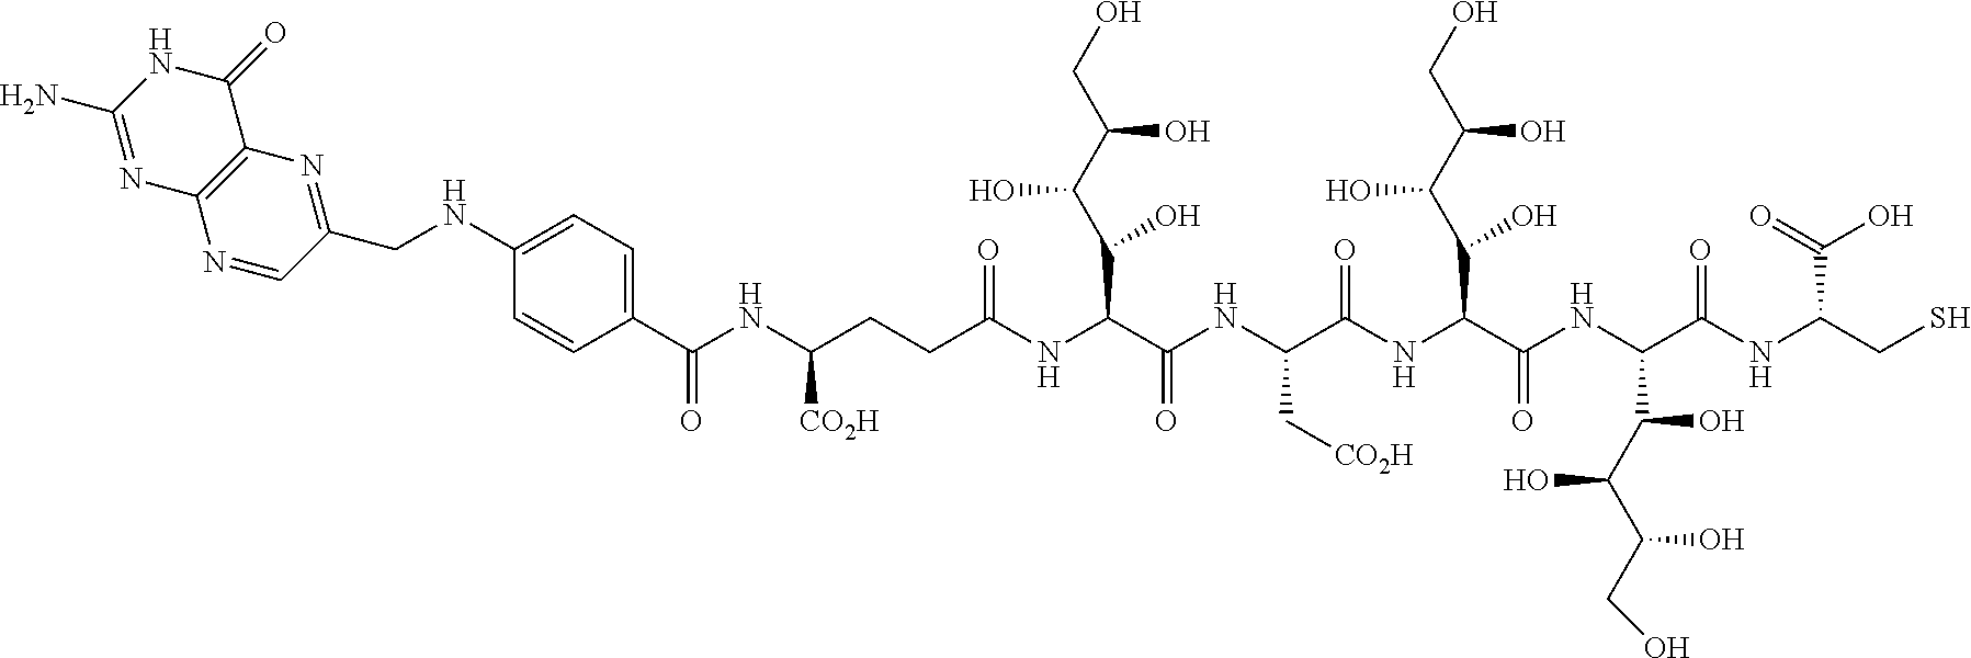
C1=CC(C(NC(CCC(NC(C(NC(C(NC(C(NC(C(NC(CS)C(=O)O)=O)C(C(C(CO)O)O)O)=O)C(O)C(C(O)CO)O)=O)C[CO2H])=O)C(O)C(O)C(O)CO)=O)[CO2H])=O)=CC=C1NCC1=NC2=C(N=C1)N=C(N)NC2=O
